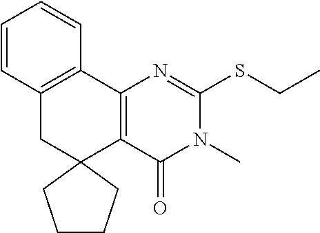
C12=C(C3=C(CC14CCCC4)C=CC=C3)N=C(SCC)N(C)C2=O
